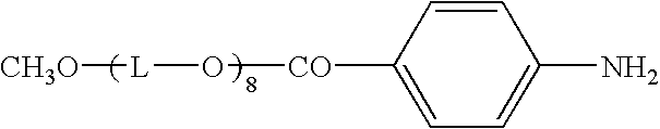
C1=C([CO]O[L][CH3O])C=CC(N)=C1
